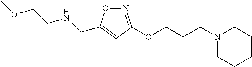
N1=C(OCCCN2CCCCC2)C=C(CNCCOC)O1
